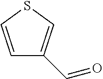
C1=CSC=C1C=O
